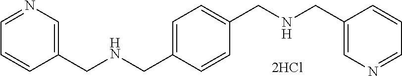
C1=CC(CNCC2=CC=C(CNCC3=CN=CC=C3)C=C2)=CN=C1
